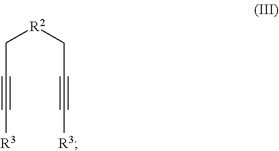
[R2](CC#C[R3])CC#C[R3]
